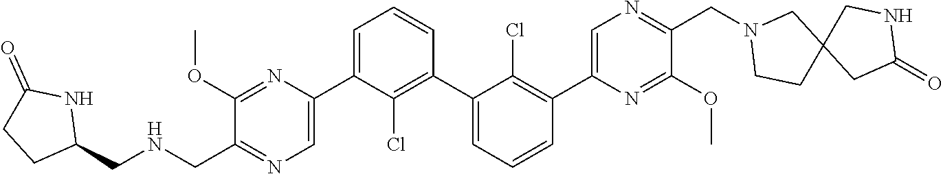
C1(OC)=NC(C2=CC=CC(C3=CC=CC(C4=CN=C(CN5CCC6(C5)CC(=O)NC6)C(OC)=N4)=C3Cl)=C2Cl)=CN=C1CNCC1NC(=O)CC1
